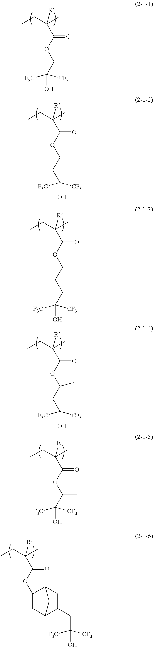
CCC(C)([R])C(OCC(O)([F3C])[CF3])=O.CCC(C)([R])C(OCCC(O)([F3C])[CF3])=O.CCC(C)([R])C(OCCCC(O)([F3C])[CF3])=O.CCC(C)([R])C(OC(CC(O)([F3C])[CF3])C)=O.CCC(C)([R])C(OC(C(O)([F3C])[CF3])C)=O.CCC(C)([R])C(OC1CC2C(CC(O)([F3C])[CF3])CC1C2)=O
